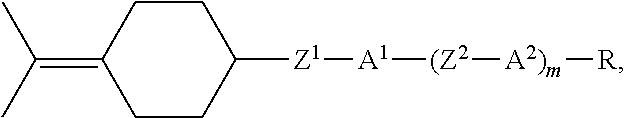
C1CC([Z1][A1][(Z2][A2)m][R])CCC1=C(C)C
